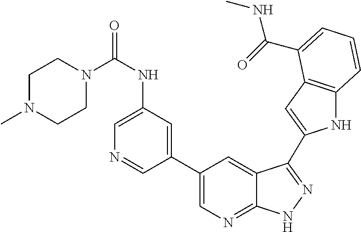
C1(C2=CN=C3C(=C2)C(C2=CC4=C(N2)C=CC=C4C(=O)NC)=NN3)=CC(NC(=O)N2CCN(C)CC2)=CN=C1
